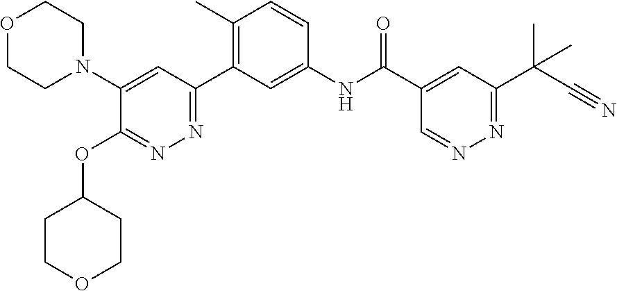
C1(N2CCOCC2)=CC(C2=C(C)C=CC(NC(C3=CC(C(C#N)(C)C)=NN=C3)=O)=C2)=NN=C1OC1CCOCC1
